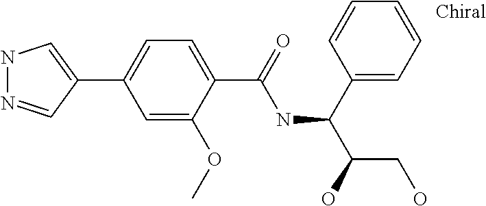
C1(C2=CNN=C2)=CC=C(C(=O)NC(C2=CC=CC=C2)C(O)CO)C(OC)=C1
